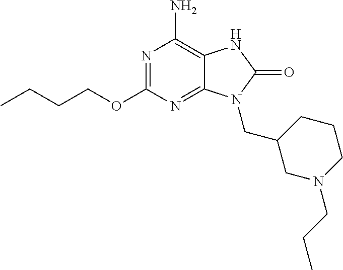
N1=C(OCCCC)N=C2C(=C1N)NC(=O)N2CC1CN(CCC)CCC1
